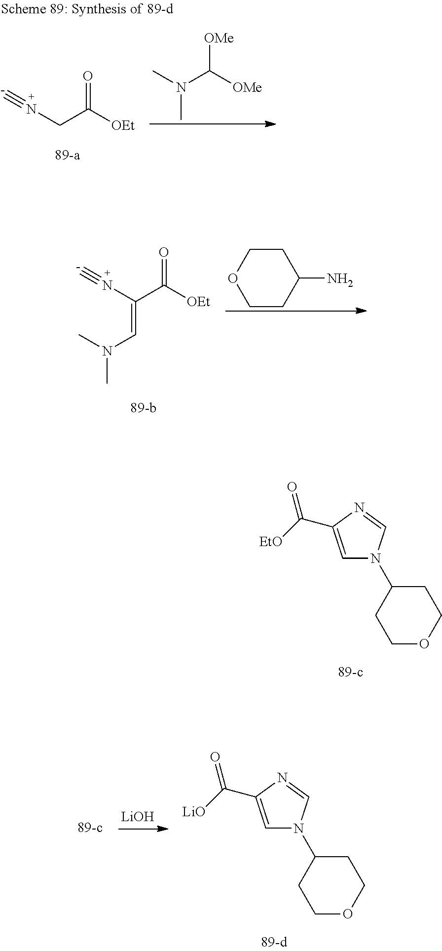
O=C([OEt])CN#[-].N(C)(C)C([OMe])[OMe].O=C([OEt])C(N#[-])=CN(C)C.C1(N)CCOCC1.C1COCCC1N1C=C(C([EtO])=O)N=C1.C1COCCC1N1C=C(C([LiO])=O)N=C1.[LiOH]
